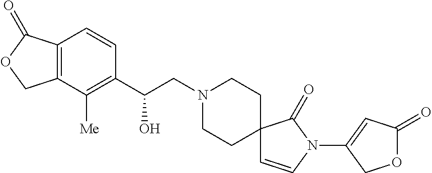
C1(C(CN2CCC3(CC2)C=CN(C2=CC(=O)OC2)C3=O)O)=C([Me])C2=C(C=C1)C(=O)OC2
